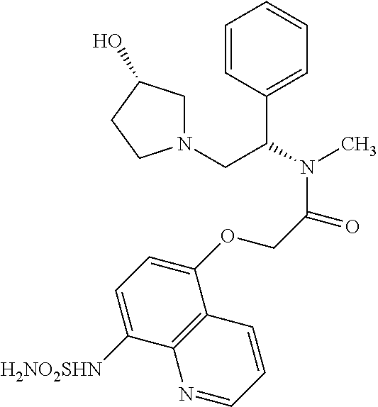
C1=CC(C(CN2CC(O)CC2)N(C)C(COC2=CC=C([H2NO2SHN])C3=C2C=CC=N3)=O)=CC=C1
